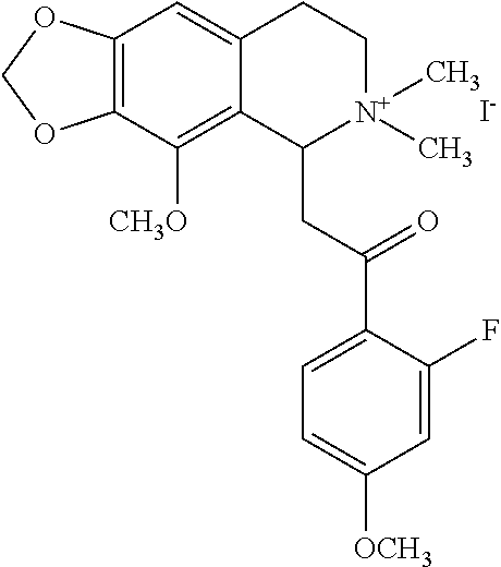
C12=C(C([CH3O])=C3C(=C1)CC[N+](C)(C)C3CC(C1=CC=C([OCH3])C=C1F)=O)OCO2.[I-]
